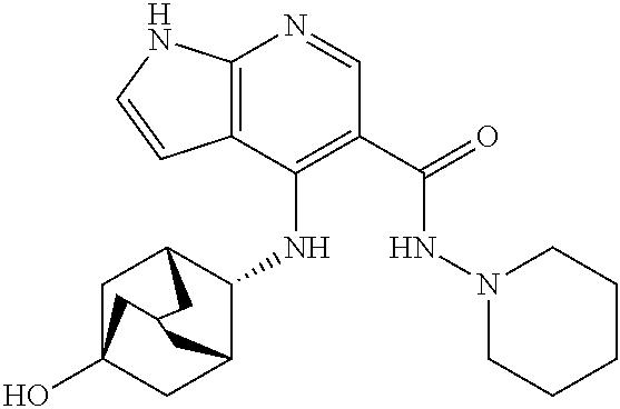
C12=C(C(NC3C4CC5(O)CC3CC(C5)C4)=C(C(=O)NN3CCCCC3)C=N1)C=CN2
